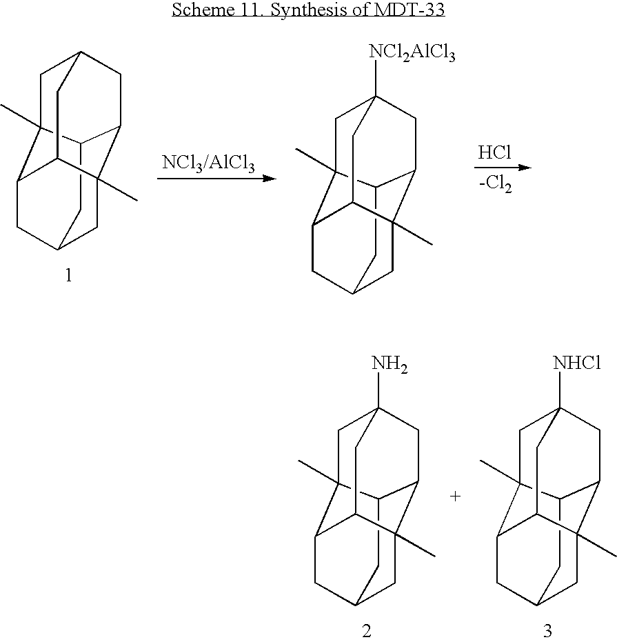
C12C3CC4CC1(C)C1CC(CC3(C)C1C4)C2.C12C3CC4([NCl2AlCl3])CC1(C)C1CC(CC3(C)C1C4)C2.Cl.[-Cl2].C12C3CC4(N)CC1(C)C1CC(CC3(C)C1C4)C2.C12C3CC4([NHCl])CC1(C)C1CC(CC3(C)C1C4)C2
